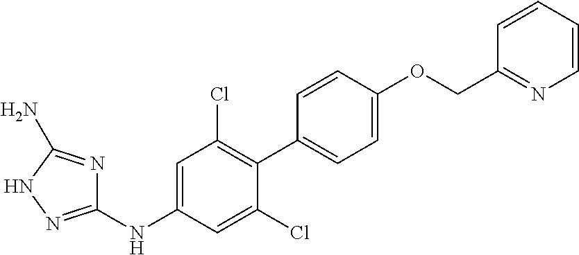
C1(NC2=CC(Cl)=C(C3=CC=C(OCC4=NC=CC=C4)C=C3)C(Cl)=C2)=NNC(N)=N1
